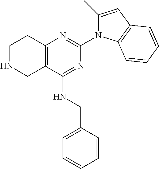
C12=C(CCNC1)N=C(N1C(C)=CC3=C1C=CC=C3)N=C2NCC1=CC=CC=C1
